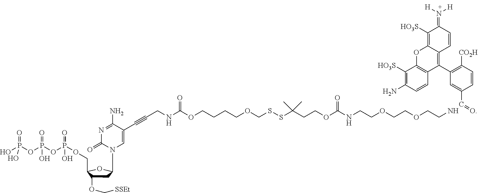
OP(OP(OP(OCC1C(OC[SSEt])CC(N2C=C(C#CCNC(OCCCCOCSSC(CCOC(NCCOCCOCCNC(=O)C3=CC(C4=C5C(=C([HO3S])C(=N([H])[H])C=C5)OC5=C4C=CC(N)=C5[HO3S])=C([CO2H])C=C3)=O)(C)C)=O)C(N)=NC2=O)O1)(=O)O)(=O)O)(=O)O
